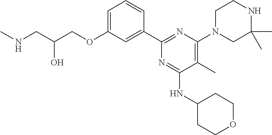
C1=C(OCC(CNC)O)C=C(C2=NC(N3CC(C)(C)NCC3)=C(C)C(NC3CCOCC3)=N2)C=C1
